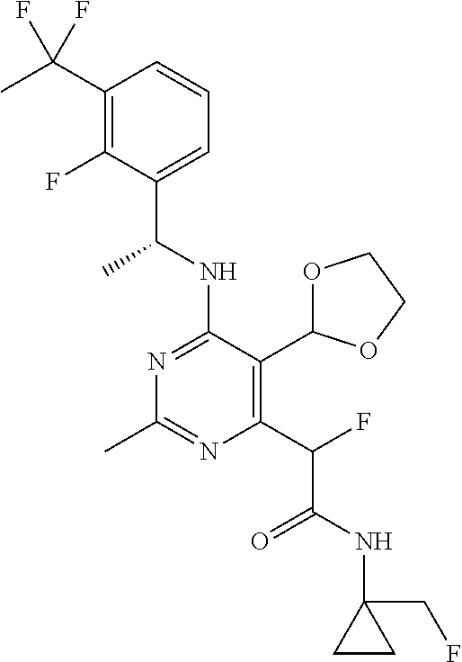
N1=C(NC(C)C2=CC=CC(C(F)(F)C)=C2F)C(C2OCCO2)=C(C(C(=O)NC2(CF)CC2)F)N=C1C
